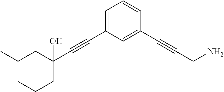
C1=C(C#CC(CCC)(O)CCC)C=C(C#CCN)C=C1
